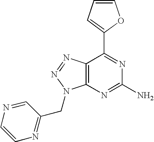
C1=CC=C(C2=NC(N)=NC3=C2N=NN3CC2=NC=CN=C2)O1
